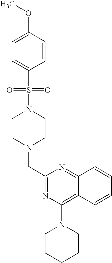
C1(CN2CCN(S(=O)(=O)C3=CC=C(OC)C=C3)CC2)=NC(N2CCCCC2)=C2C(=N1)C=CC=C2
